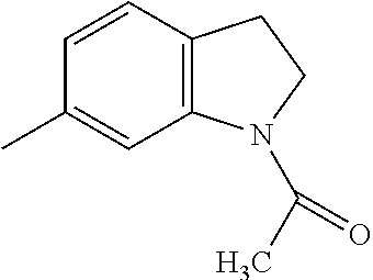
C12=C(C=CC(C)=C1)CCN2C(C)=O
